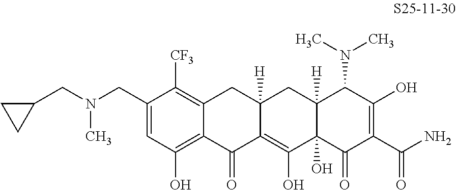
C1(CN(CC2CC2)C)=CC(O)=C2C(=C1[CF3])CC1([H])C(=C(O)C3(O)C([H])(C1)C(N(C)C)C(O)=C(C(N)=O)C3=O)C2=O
